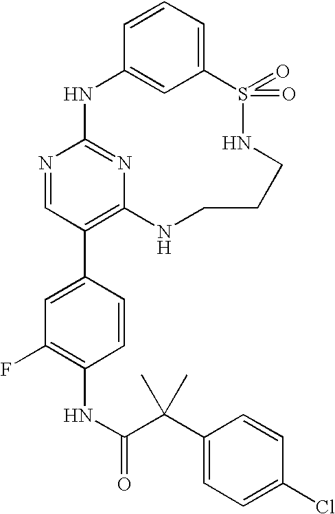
C12=CC=CC(=C1)NC1=NC(=C(C3=CC(F)=C(NC(=O)C(C4=CC=C(Cl)C=C4)(C)C)C=C3)C=N1)NCCCNS2(=O)=O
